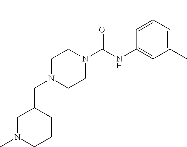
C(N1CCN(C(NC2=CC(C)=CC(C)=C2)=O)CC1)C1CN(C)CCC1
